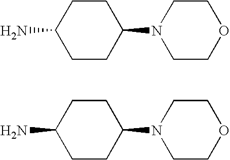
C1(N)CCC(N2CCOCC2)CC1.C1(N)CCC(N2CCOCC2)CC1
